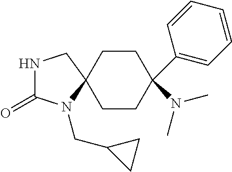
N1C(=O)N(CC2CC2)C2(C1)CCC(N(C)C)(C1=CC=CC=C1)CC2
